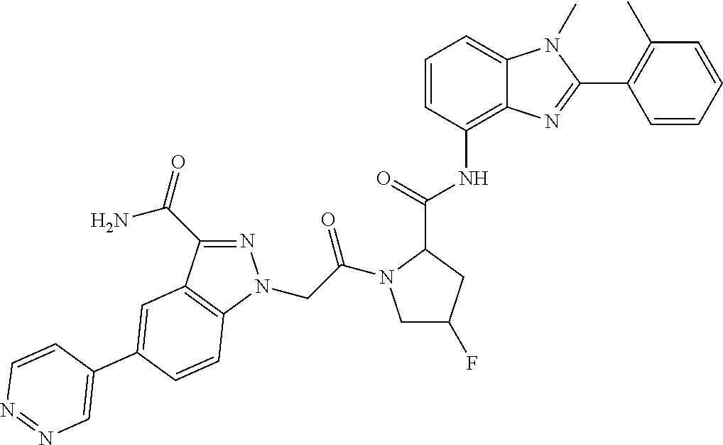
N1=C(C(N)=O)C2=C(N1CC(=O)N1CC(F)CC1C(NC1=C3C(=CC=C1)N(C)C(C1=C(C)C=CC=C1)=N3)=O)C=CC(C1=CN=NC=C1)=C2
